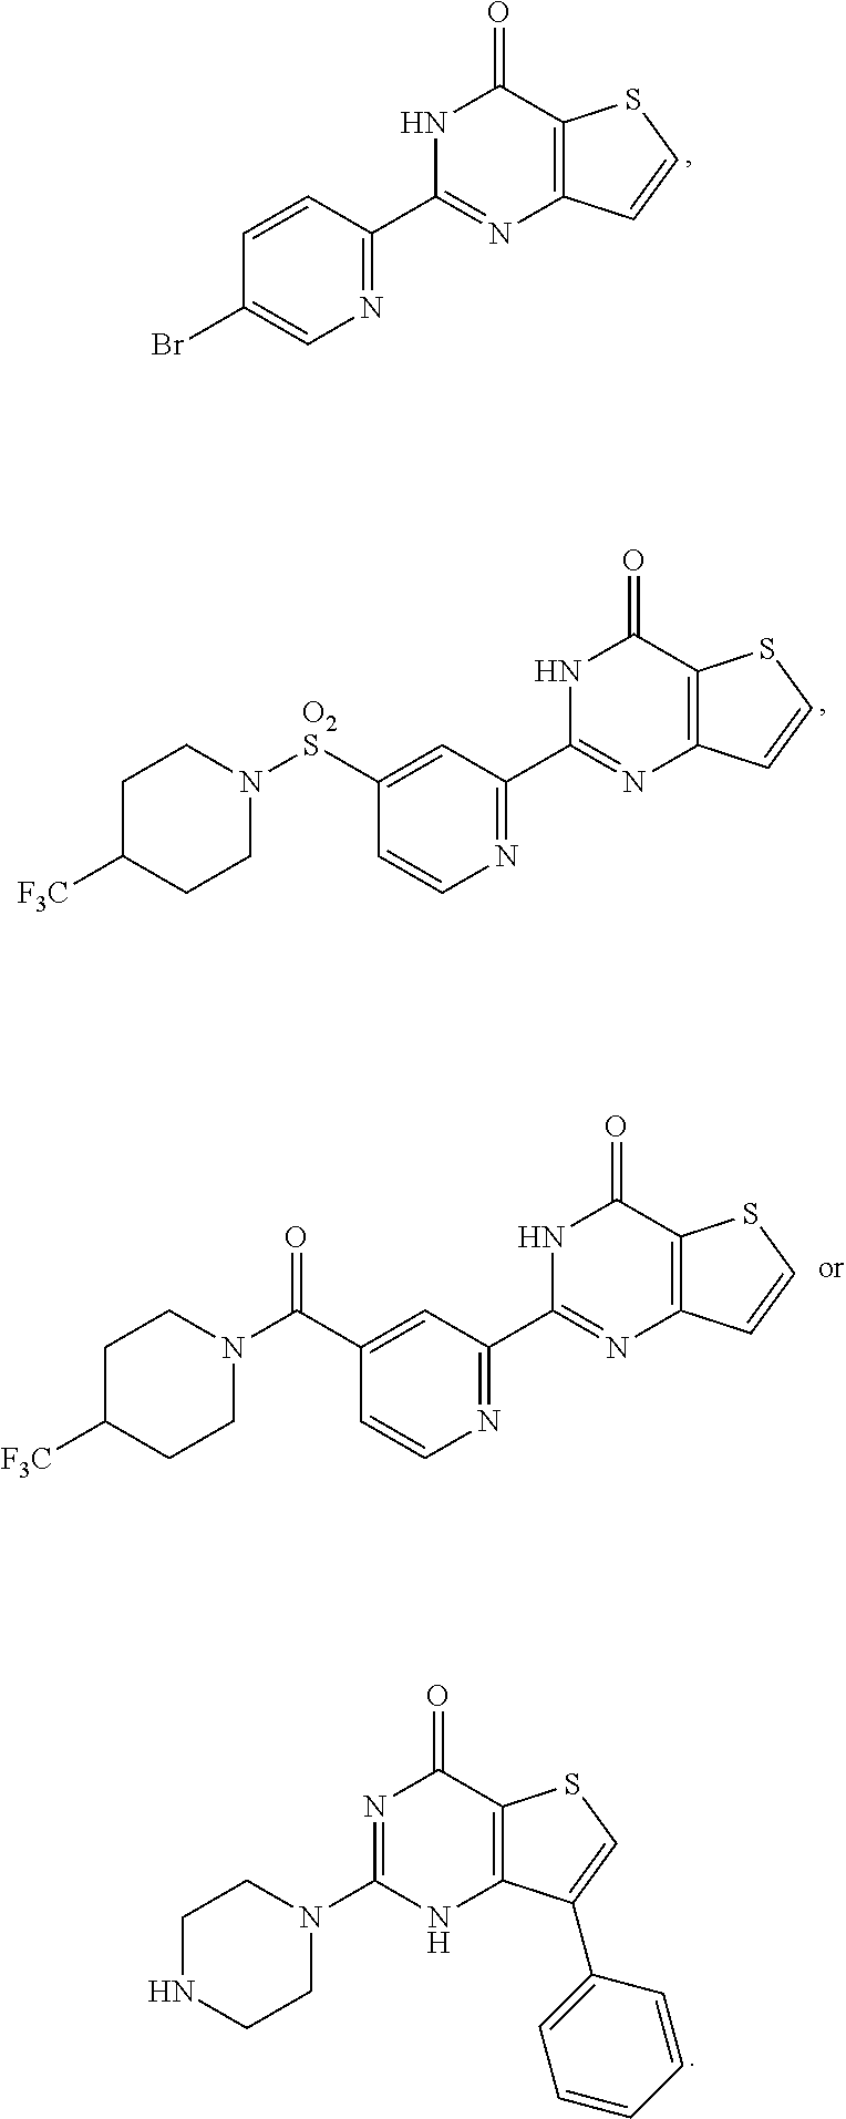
C1=CC(C2=NC3=C(C(=O)N2)SC=C3)=NC=C1Br.[F3C]C1CCN([O2S]C2=CC(C3=NC4=C(C(=O)N3)SC=C4)=NC=C2)CC1.[F3C]C1CCN(C(=O)C2=CC(C3=NC4=C(C(=O)N3)SC=C4)=NC=C2)CC1.C1NCCN(C2=NC(=O)C3=C(N2)C(C2=CC=CC=C2)=CS3)C1
